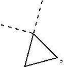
C1(C)(C)CC1
